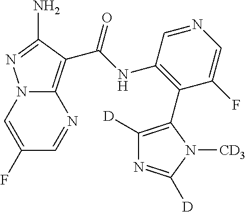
C12=C(C(NC3=C(C4=C([D])N=C([D])N4[CD3])C(F)=CN=C3)=O)C(N)=NN1C=C(F)C=N2
